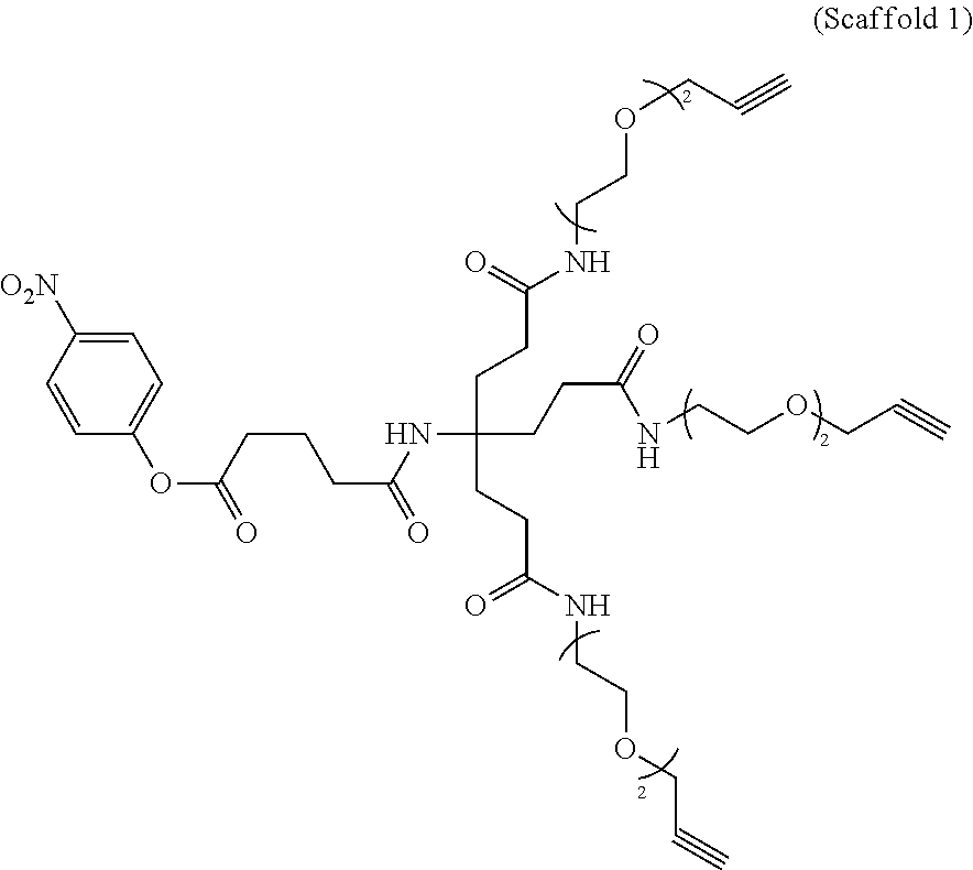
C(C(CCC(=O)NCCOCC#C)(NC(CCCC(=O)OC1=CC=C([O2N])C=C1)=O)CCC(NCCOCC#C)=O)CC(NCCOCC#C)=O
